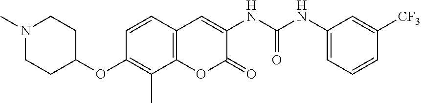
C1(NC(NC2=CC3=C(OC2=O)C(C)=C(OC2CCN(C)CC2)C=C3)=O)=CC=CC([CF3])=C1
